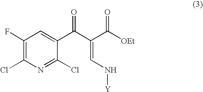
C1(F)=C(Cl)N=C(Cl)C(C(C(=CN[Y])C(=O)[OEt])=O)=C1
